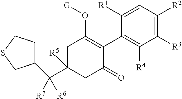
C1C(C(C2CCSC2)([R6])[R7])([R5])CC(=O)C(C2=C([R4])C([R3])=C([R2])C=C2[R1])=C1O[G]
